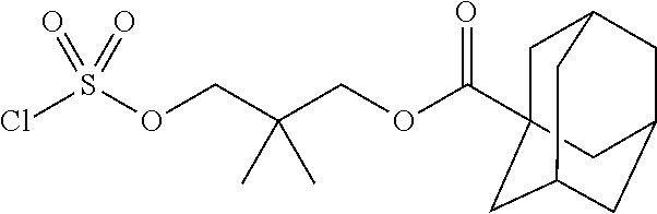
C(OCC(COS(Cl)(=O)=O)(C)C)(=O)C12CC3CC(CC(C1)C3)C2
